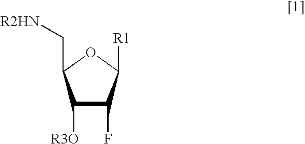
C1([R3O])C(F)C([R1])OC1C[R2HN]
